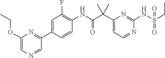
C1(C(C(NC2=C(F)C=C(C3=NC(OCC)=CN=C3)C=C2)=O)(C)C)=CC=NC(NS(CC)(=O)=O)=N1
